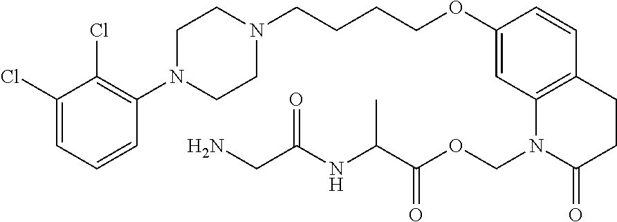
C1(Cl)=CC=CC(N2CCN(CCCCOC3=CC4=C(C=C3)CCC(=O)N4COC(C(NC(=O)CN)C)=O)CC2)=C1Cl
